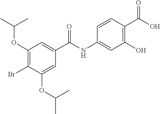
C1(OC(C)C)=C(Br)C(OC(C)C)=CC(C(NC2=CC(O)=C(C(O)=O)C=C2)=O)=C1
